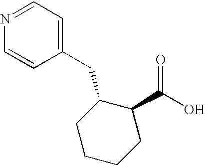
C(O)(=O)C1C(CC2=CC=NC=C2)CCCC1
